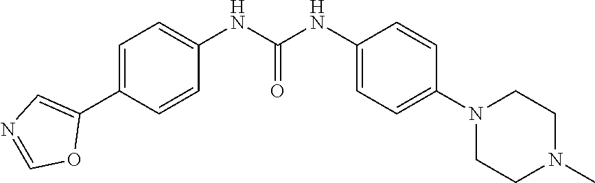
C1=C(C2=CN=CO2)C=CC(NC(NC2=CC=C(N3CCN(C)CC3)C=C2)=O)=C1
